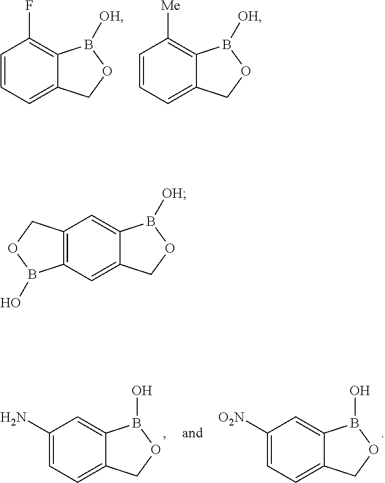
C1=CC=C2C(=C1F)B([OH])OC2.C1=CC=C2C(=C1[Me])B([OH])OC2.C1(N)=CC=C2C(=C1)B(O)OC2.C1([O2N])=CC=C2C(=C1)B(O)OC2.C12=C(C=C3C(=C1)B([OH])OC3)B(O)OC2
